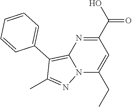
C1(C(O)=O)=NC2=C(C3=CC=CC=C3)C(C)=NN2C(CC)=C1
